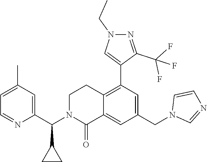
C1(C(N2C(=O)C3=CC(CN4C=NC=C4)=CC(C4=CN(CC)N=C4C(F)(F)F)=C3CC2)C2CC2)=CC(C)=CC=N1
